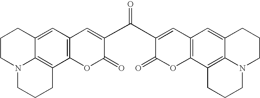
C12=CC3=C(C4=C1N(CCC2)CCC4)OC(=O)C(C(C1=CC2=C(C4=C5C(=C2)CCCN5CCC4)OC1=O)=O)=C3
